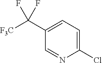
C1(C([F3C])(F)F)=CC=C(Cl)N=C1
